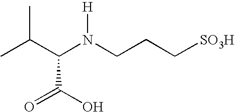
C(C(N(CCC[SO3H])[H])C(O)=O)(C)C
